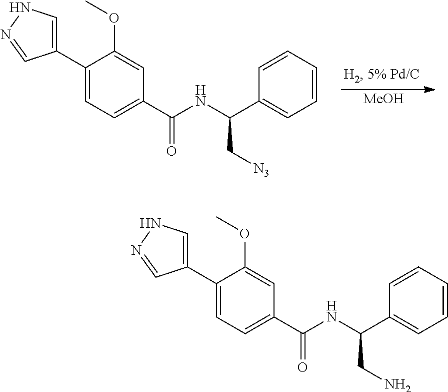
C1(C2=CC=C(C(=O)NC(C[N3])C3=CC=CC=C3)C=C2OC)=CNN=C1.[MeOH].C1(C2=CC=C(C(=O)NC(CN)C3=CC=CC=C3)C=C2OC)=CNN=C1
